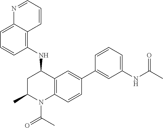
N(C1CC(C)N(C(C)=O)C2=C1C=C(C1=CC(NC(C)=O)=CC=C1)C=C2)C1=C2C(=CC=C1)N=CC=C2
